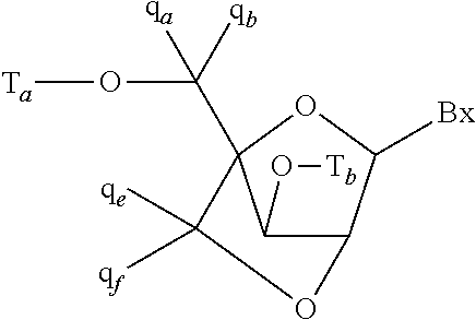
C12C([Bx])OC(C(O[Ta])([qa])[qb])(C1O[Tb])C([qe])([qf])O2
